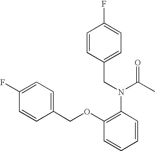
C1(F)=CC=C(COC2=C(N(C(C)=O)CC3=CC=C(F)C=C3)C=CC=C2)C=C1
